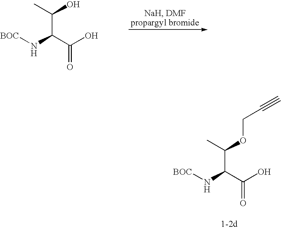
CC(O)C(N[BOC])C(O)=O.CC(OCC#C)C(N[BOC])C(O)=O
